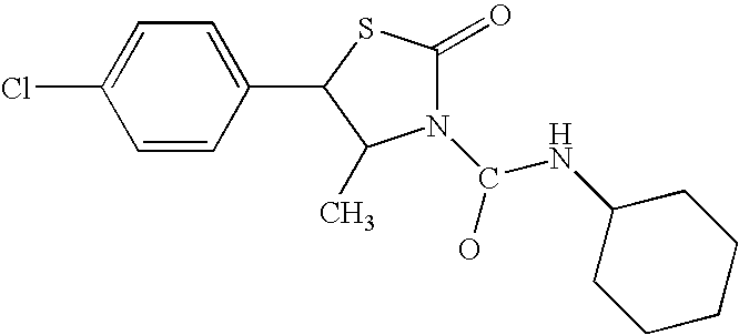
N1(C(NC2CCCCC2)O)C(=O)SC(C2=CC=C(Cl)C=C2)C1C
